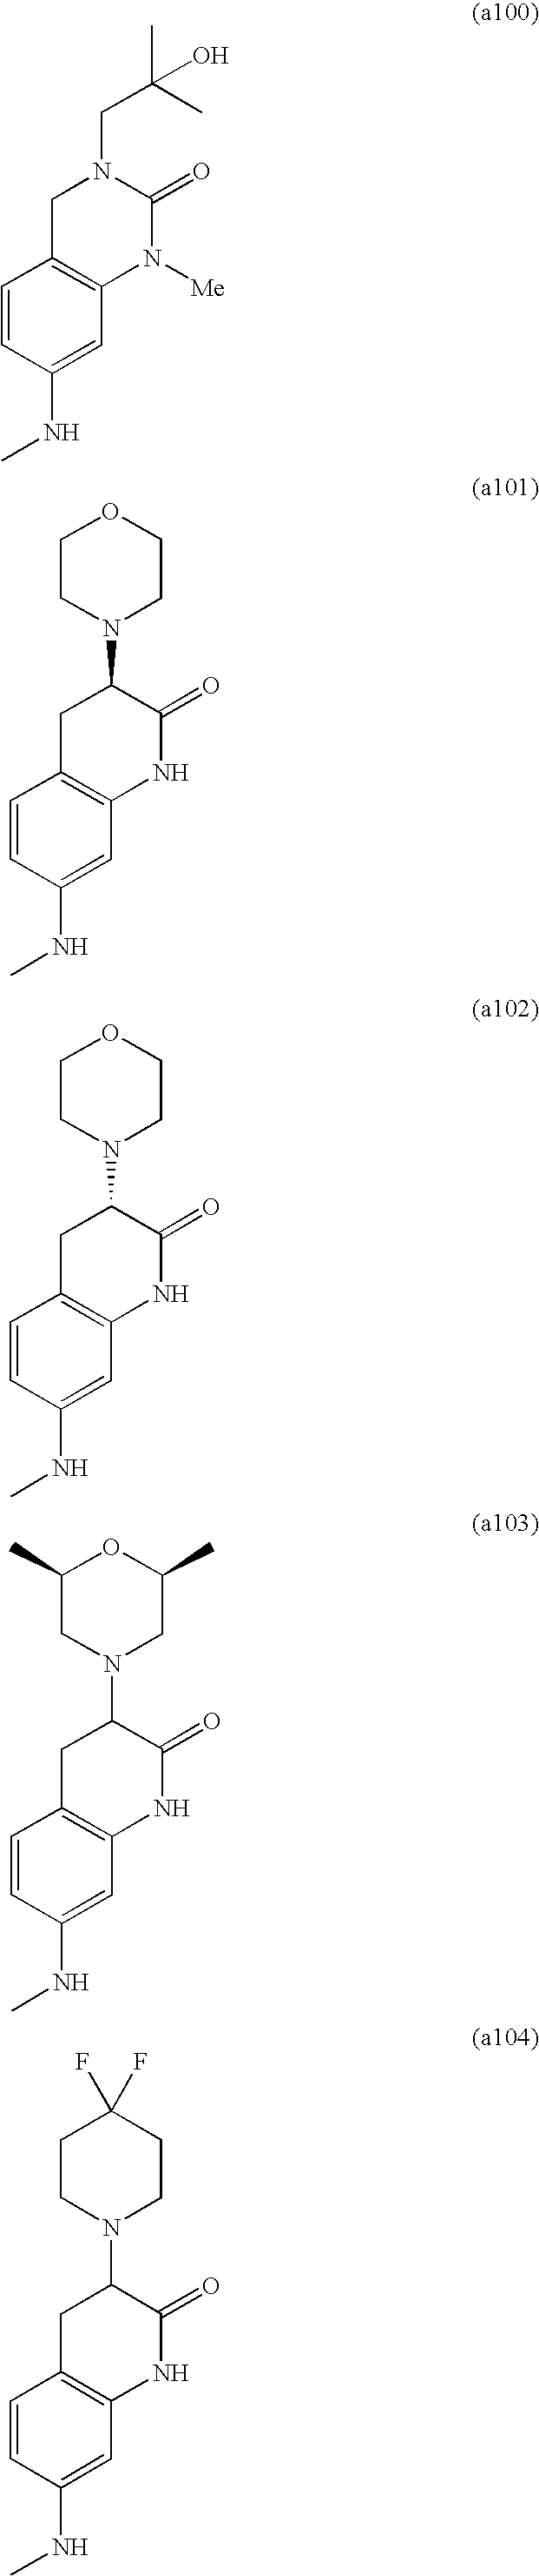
C1=CC(NC)=CC2=C1CN(CC(C)(C)O)C(=O)N2[Me].C1=CC(NC)=CC2=C1CC(N1CCOCC1)C(=O)N2.C1=CC(NC)=CC2=C1CC(N1CCOCC1)C(=O)N2.C1=CC(NC)=CC2=C1CC(N1CC(C)OC(C)C1)C(=O)N2.C1=CC(NC)=CC2=C1CC(N1CCC(F)(F)CC1)C(=O)N2
